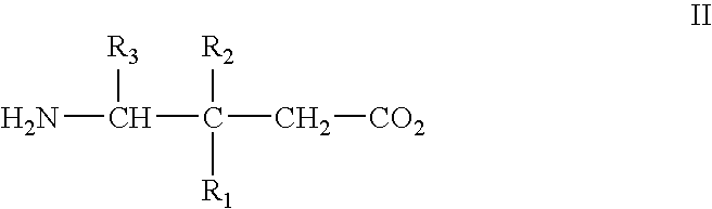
NC(C(C[CO2])([R2])[R1])[R3]
